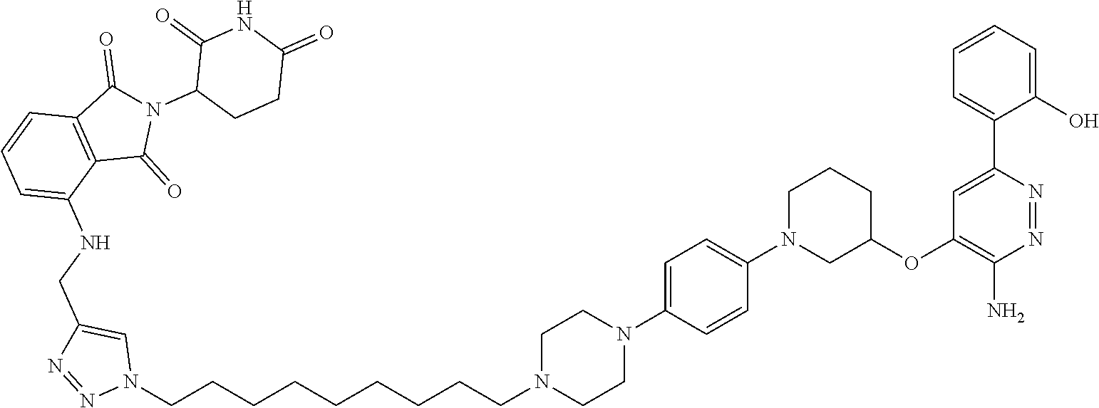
C1=CC=C(O)C(C2=CC(OC3CCCN(C4=CC=C(N5CCN(CCCCCCCCCN6C=C(CNC7=CC=CC8=C7C(=O)N(C7CCC(=O)NC7=O)C8=O)N=N6)CC5)C=C4)C3)=C(N)N=N2)=C1
